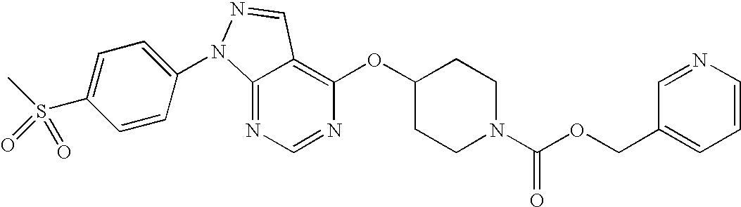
C12=NC=NC(OC3CCN(C(OCC4=CC=CN=C4)=O)CC3)=C1C=NN2C1=CC=C(S(C)(=O)=O)C=C1
